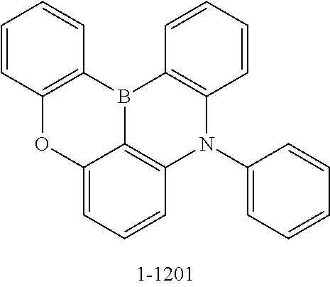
C1=CC2=C(C=C1)B1C3=C(C=CC=C3)N(C3=CC=CC=C3)C3=C1C(=CC=C3)O2
